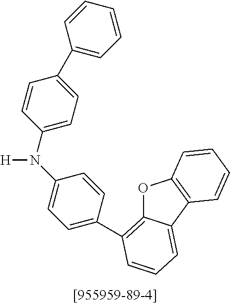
C1(C2=CC=C(N(C3=CC=C(C4=C5OC6=C(C5=CC=C4)C=CC=C6)C=C3)[H])C=C2)=CC=CC=C1
